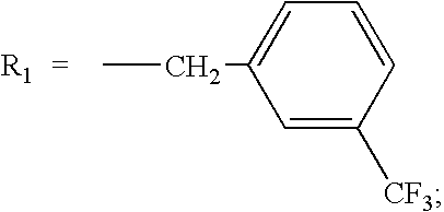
C(C1=CC=CC([CF3])=C1)C
